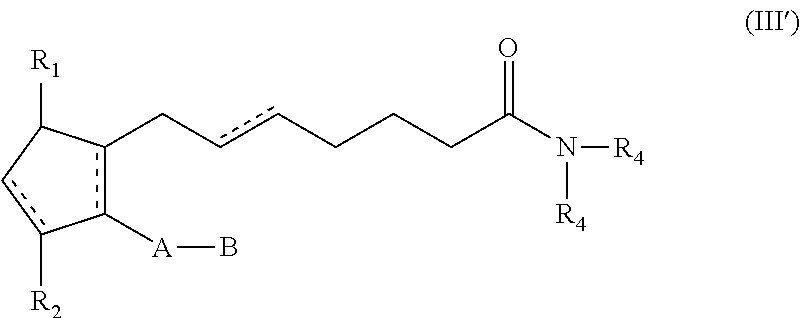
c1([A]B)c(CccCCCC(N([R4])[R4])=O)C([R1])cc-1[R2]
